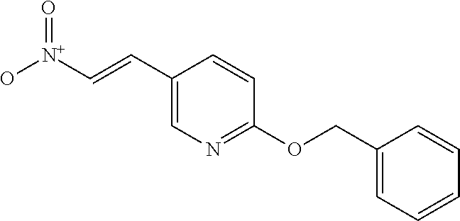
C1(C=C[N+](O)=O)=CN=C(OCC2=CC=CC=C2)C=C1
